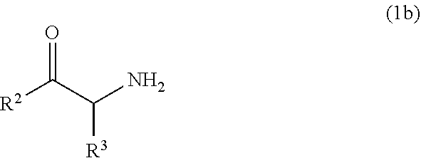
[R2]C(C(N)[R3])=O
